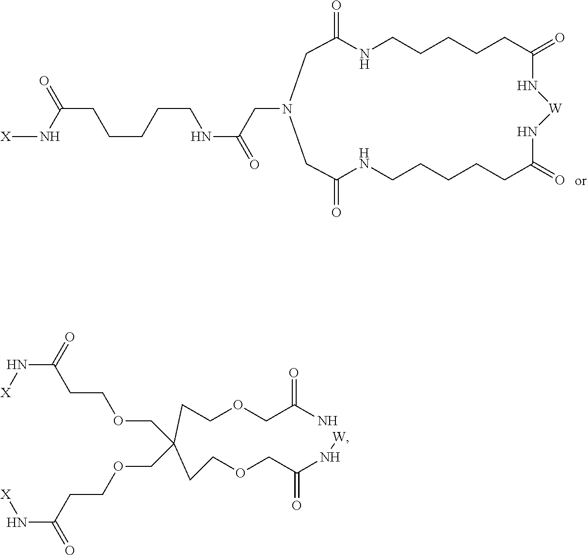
C1C(=O)NCCCCCC(=O)N[W]NC(=O)CCCCCNC(=O)CN1CC(=O)NCCCCCC(N[X])=O.N(C(CCOCC(COCCC(N[X])=O)(CCOCC(=O)N)CCOCC(N[W])=O)=O)[X]
